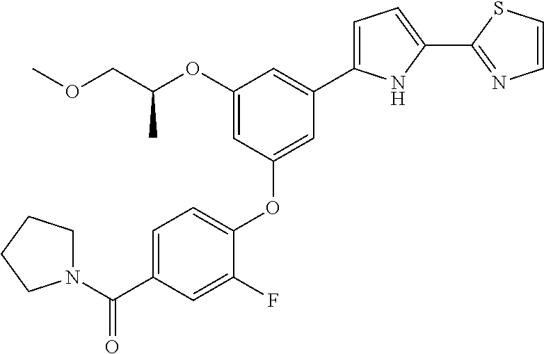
C1=C(C(N2CCCC2)=O)C=C(F)C(OC2=CC(C3=CC=C(C4=NC=CS4)N3)=CC(OC(COC)C)=C2)=C1
